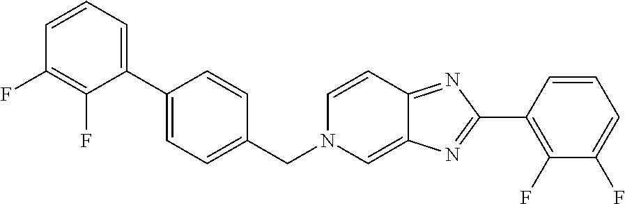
C1=CC=C(C2=CC=C(CN3C=C4C(=NC(C5=C(F)C(F)=CC=C5)=N4)C=C3)C=C2)C(F)=C1F
